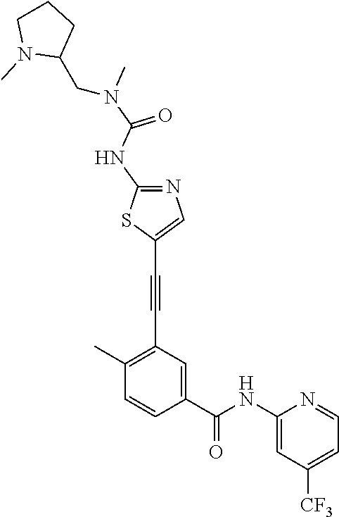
C1(C)=C(C#CC2=CN=C(NC(N(C)CC3CCCN3C)=O)S2)C=C(C(NC2=CC([CF3])=CC=N2)=O)C=C1
